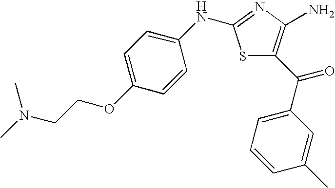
CN(C)CCOC1=CC=C(NC2=NC(N)=C(C(=O)C3=CC=CC(C)=C3)S2)C=C1
